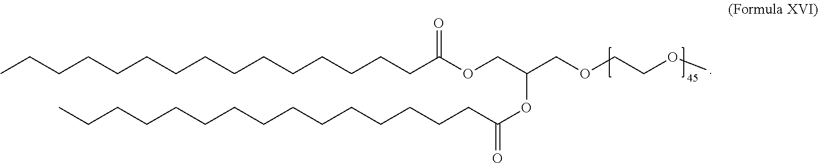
CCCCCCCCCCCCCCCC(OCC(COCCOC)OC(CCCCCCCCCCCCCCC)=O)=O
